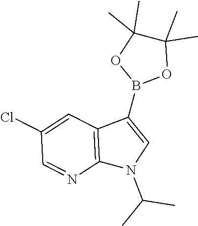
C1(C)(C)C(C)(C)OB(C2=CN(C(C)C)C3=C2C=C(Cl)C=N3)O1
